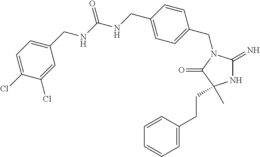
N1C(=N)N(CC2=CC=C(CNC(NCC3=CC=C(Cl)C(Cl)=C3)=O)C=C2)C(=O)C1(C)CCC1=CC=CC=C1
